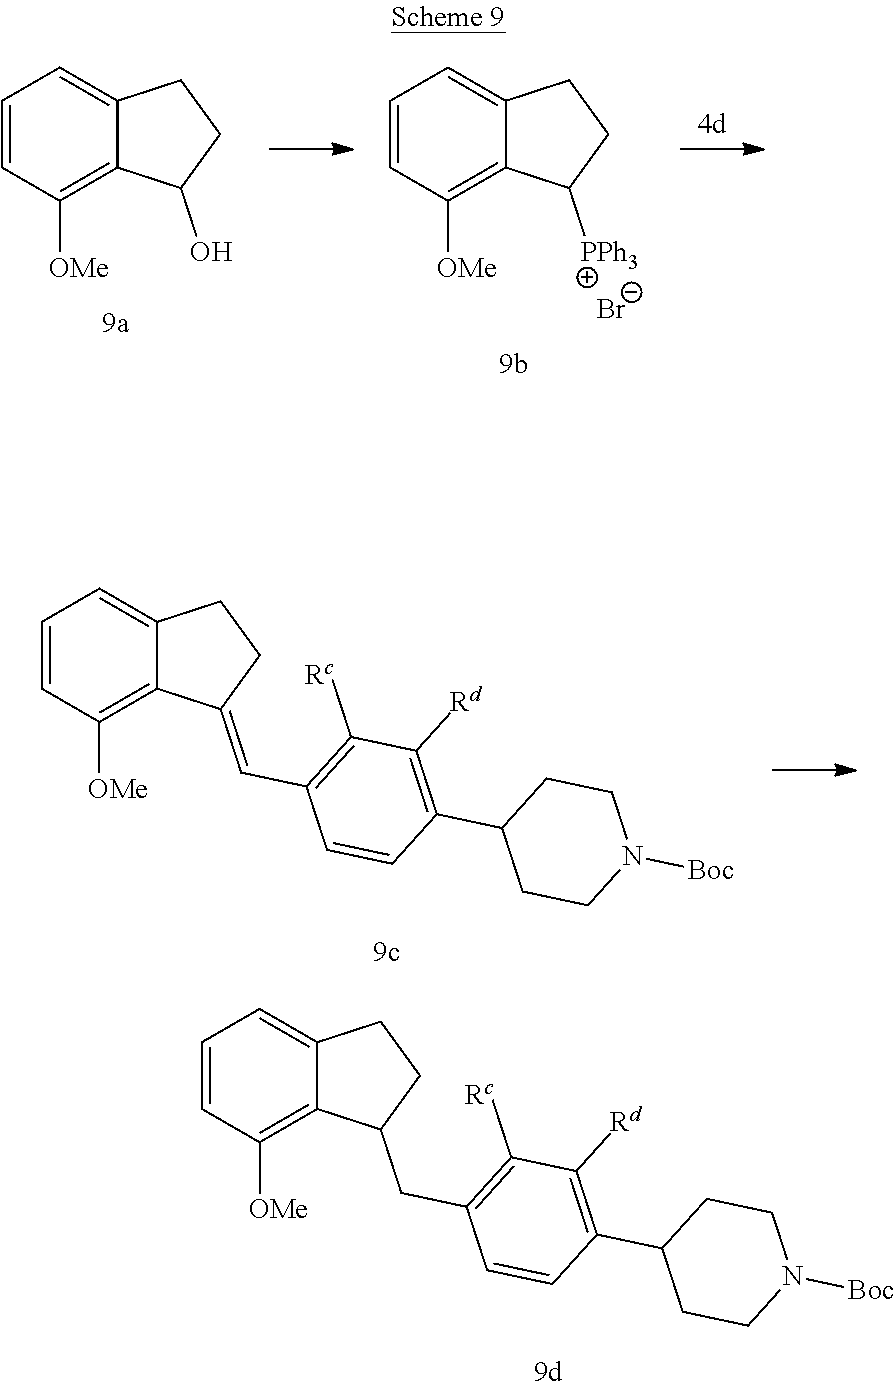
C1=CC([OMe])=C2C(=C1)CCC2O.C1=CC([OMe])=C2C(=C1)CCC2[PPh3].[Br-].C1=CC([OMe])=C2C(=C1)CCC2=CC1=C([Rc])C([Rd])=C(C2CCN([Boc])CC2)C=C1.C1=CC([OMe])=C2C(=C1)CCC2CC1=C([Rc])C([Rd])=C(C2CCN([Boc])CC2)C=C1
